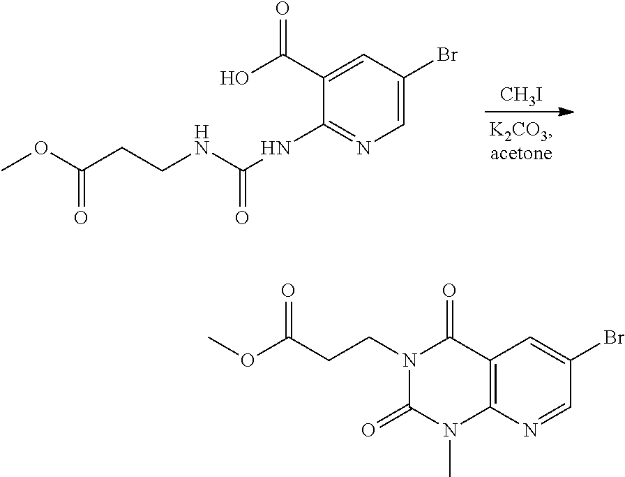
[CH3I].C1(Br)=CN=C(NC(NCCC(OC)=O)=O)C(C(O)=O)=C1.C1(Br)=CC2=C(N=C1)N(C)C(=O)N(CCC(OC)=O)C2=O
